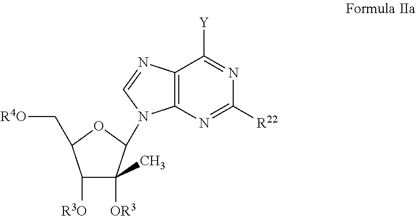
C1([R3O])C([OR3])(C)C(N2C3=C(C([Y])=NC([R22])=N3)N=C2)OC1C[R4O]
